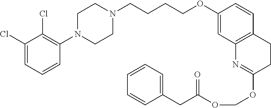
C1(Cl)=CC=CC(N2CCN(CCCCOC3=CC4=C(C=C3)CCC(OCOC(=O)CC3=CC=CC=C3)=N4)CC2)=C1Cl
